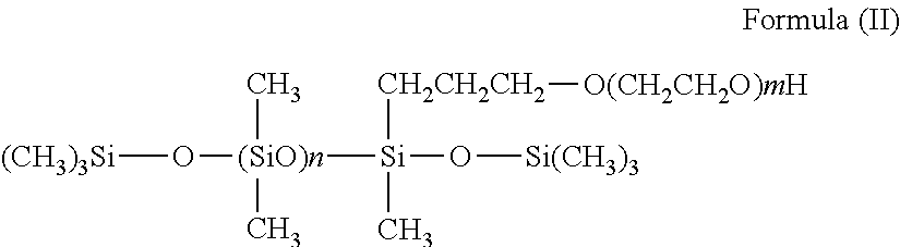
[(SiO)n]([Si](O[Si(CH3)3])([CH2CH2CH2][O(CH2CH2O)mH])C)(O[(CH3)3Si])(C)C
